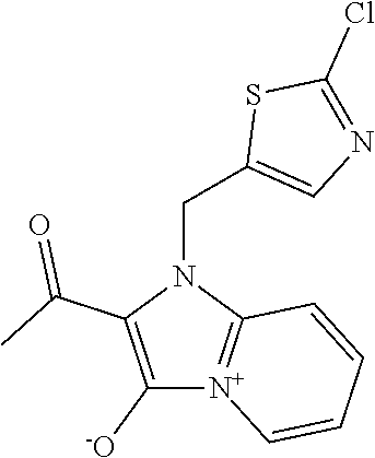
C1([-O])=C(C(C)=O)N(CC2=CN=C(Cl)S2)C2=[N+]1C=CC=C2
